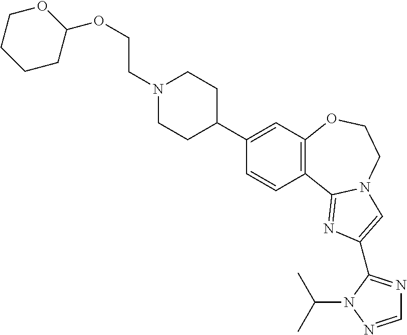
C12=C(OCCN3C1=NC(C1=NC=NN1C(C)C)=C3)C=C(C1CCN(CCOC3OCCCC3)CC1)C=C2
